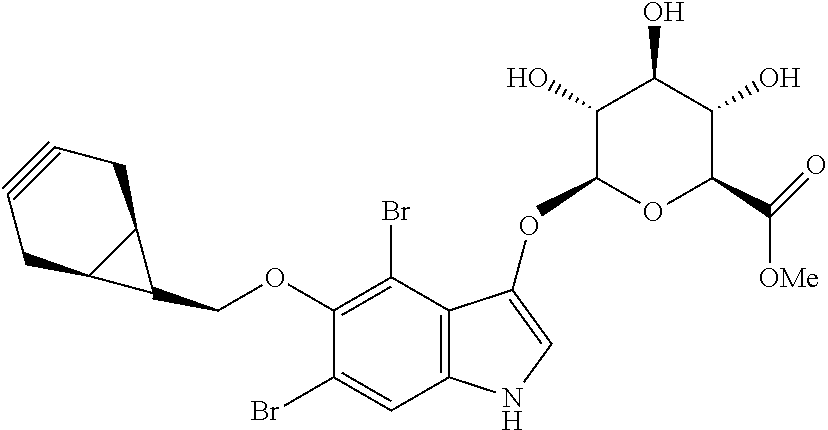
C1(OCC2C3C2CC#CC3)=C(Br)C2=C(C=C1Br)NC=C2O.C1(O)C(C)OC(C(=O)[OMe])C(O)C1O
